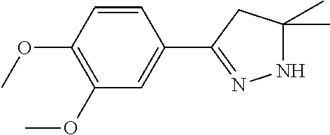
C1(OC)=C(OC)C=CC(C2=NNC(C)(C)C2)=C1
